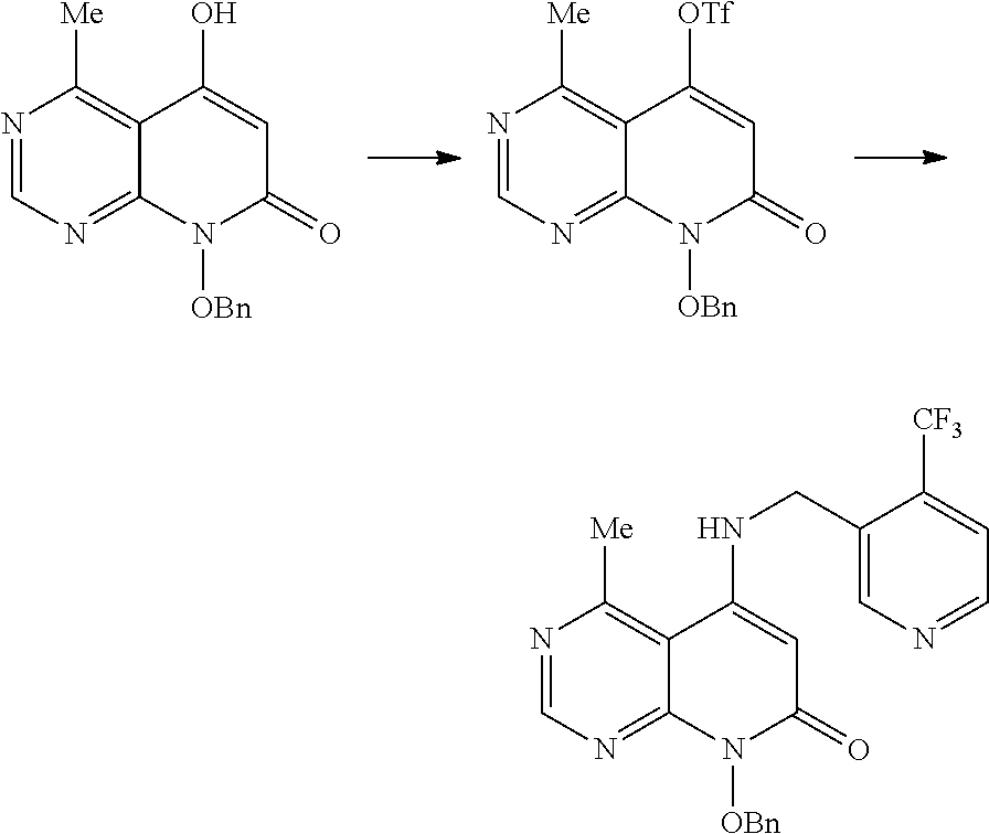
N1=CN=C2C(=C1[Me])C(O)=CC(=O)N2[OBn].N1=CN=C2C(=C1[Me])C([OTf])=CC(=O)N2[OBn].N1=CN=C2C(=C1[Me])C(NCC1=CN=CC=C1[CF3])=CC(=O)N2[OBn]
